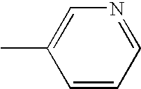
C1=CC=NC=C1C
